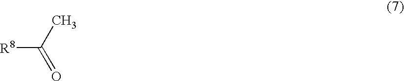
[R8]C(C)=O
